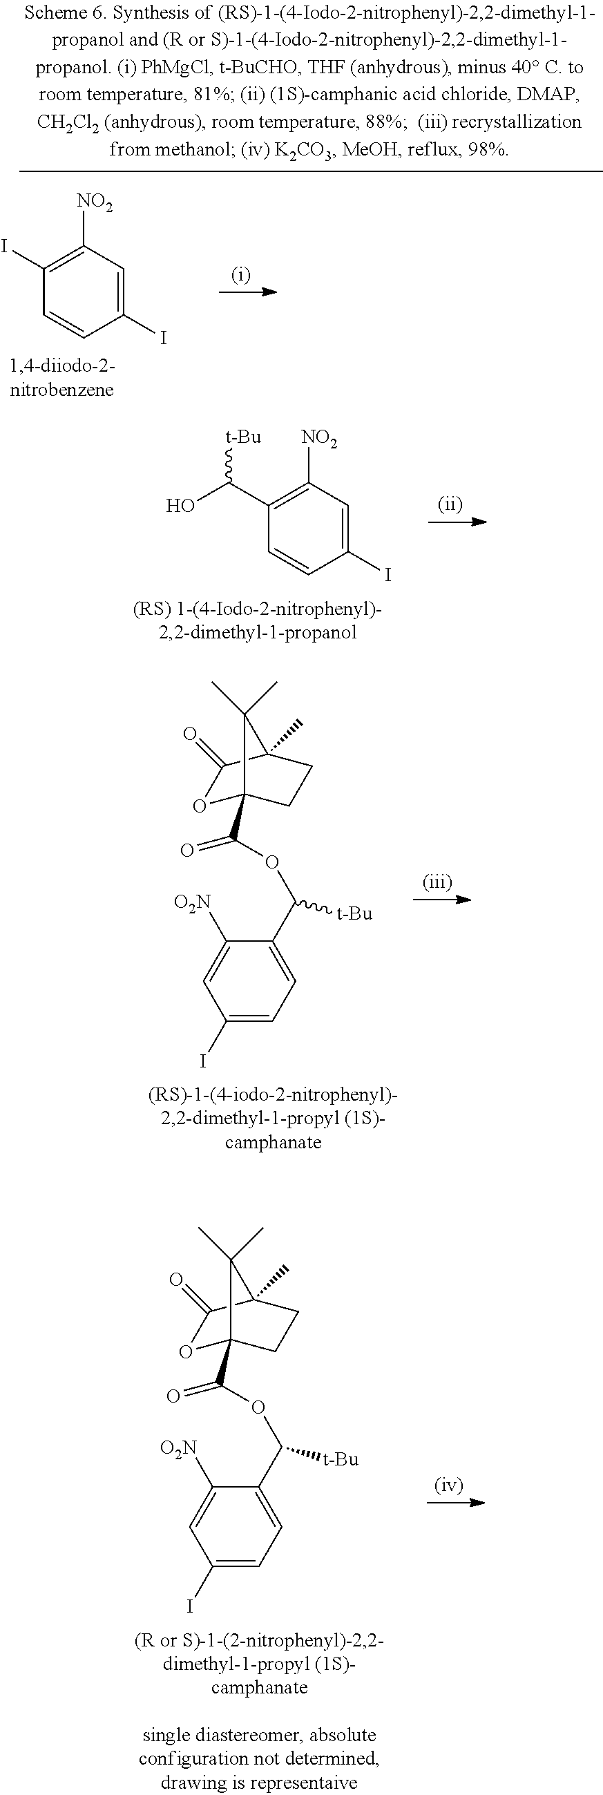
C1(I)=CC=C(C(OC(=O)C23OC(=O)C(C)(CC2)C3(C)C)[t-Bu])C([O2N])=C1.C1(I)=C([NO2])C=C(I)C=C1.C1(C(O)[t-Bu])=C([NO2])C=C(I)C=C1.C1(I)=CC=C(C(OC(=O)C23OC(=O)C(C)(CC2)C3(C)C)[t-Bu])C([O2N])=C1
